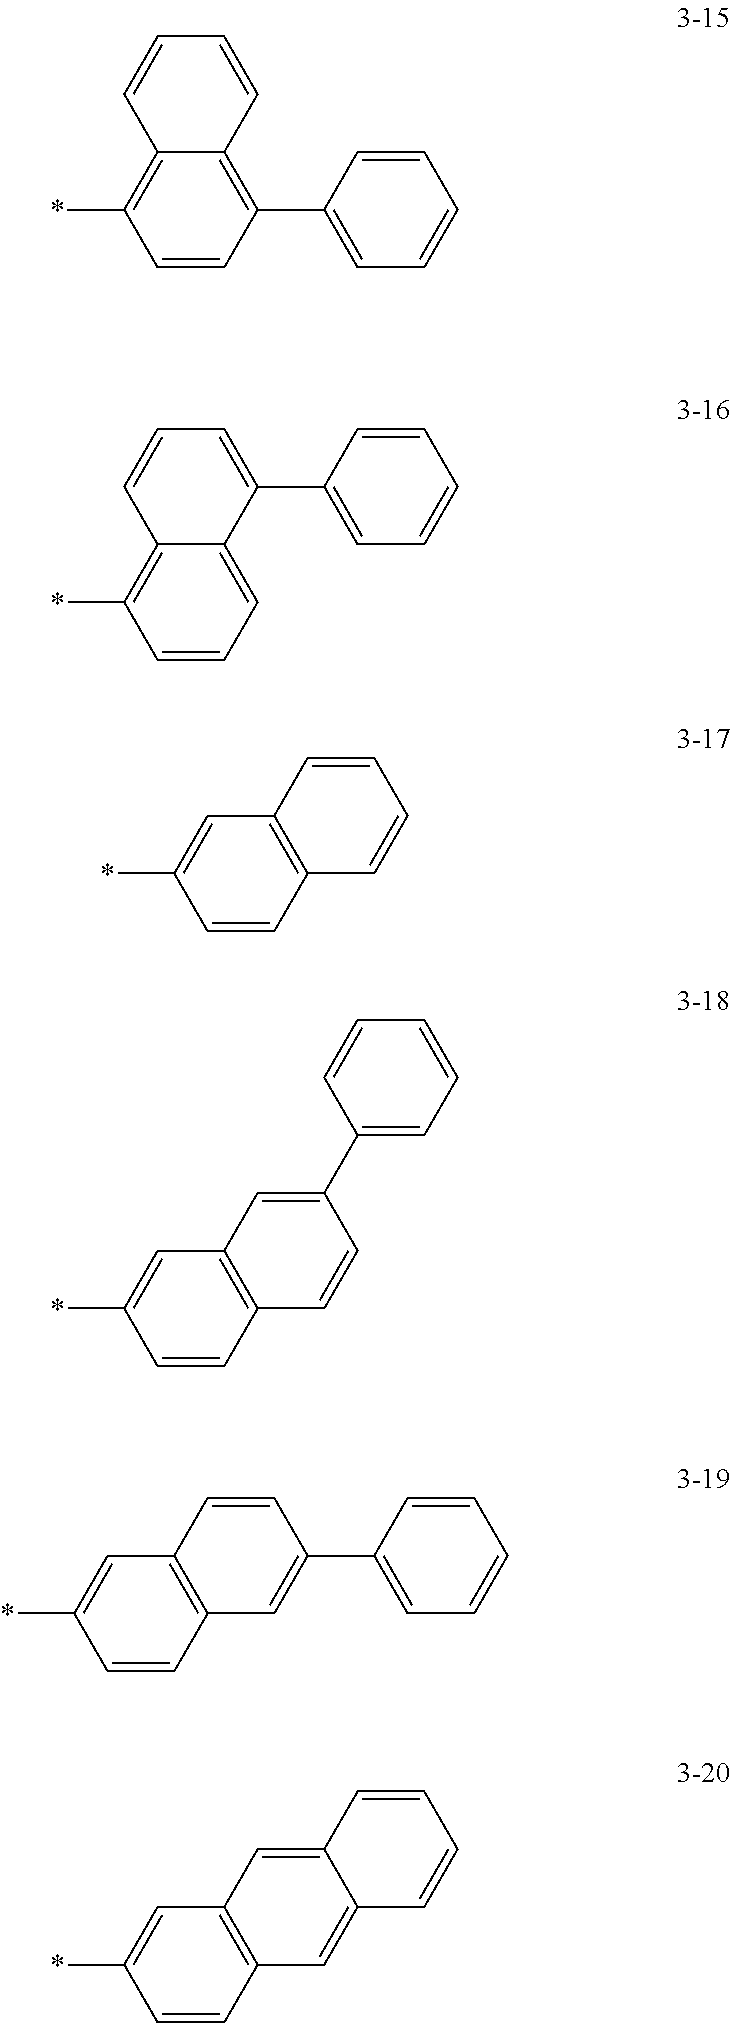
C1=C(*)C=CC2=C1C=C1C(=C2)C=CC=C1.C12=C(*)C=CC(C3=CC=CC=C3)=C1C=CC=C2.C12=C(*)C=CC=C1C(C1=CC=CC=C1)=CC=C2.C1=C(*)C=CC2=C1C=CC=C2.C1=C(*)C=CC2=C1C=C(C1=CC=CC=C1)C=C2.C1=C(*)C=CC2=C1C=CC(C1=CC=CC=C1)=C2
